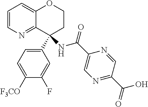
C1=CN=C2C(=C1)OCCC2(NC(C1=CN=C(C(=O)O)C=N1)=O)C1=CC=C([F3CO])C(F)=C1
